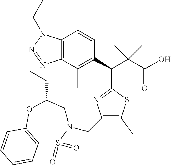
C12=C(C(C)=C(C(C(C(O)=O)(C)C)C3=NC(CN4CC(CC)OC5=C(S4(=O)=O)C=CC=C5)=C(C)S3)C=C1)N=NN2CC
